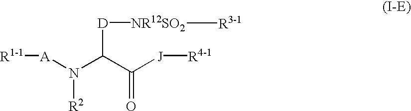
[A](N(C(C([J][R4-1])=O)[D][NR12SO2][R3-1])[R2])[R1-1]
